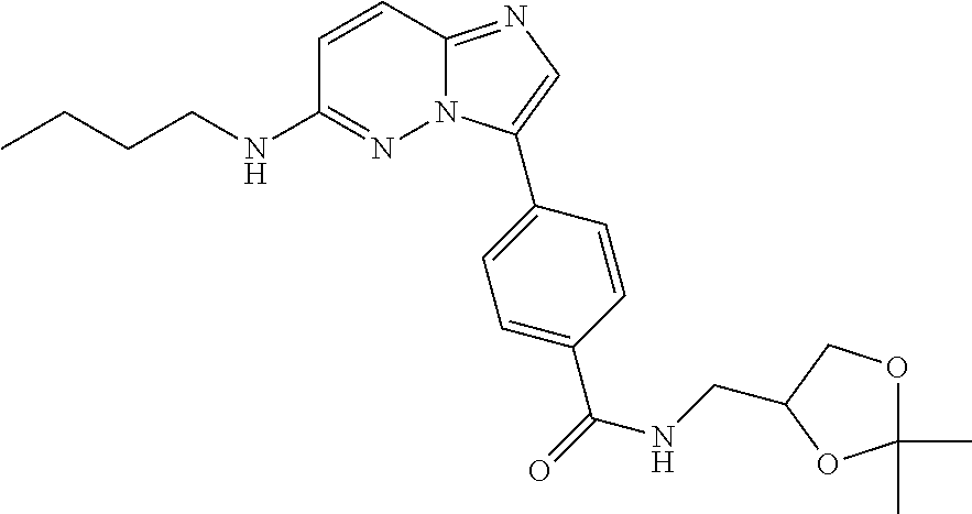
C1=CC2=NC=C(C3=CC=C(C(NCC4COC(C)(C)O4)=O)C=C3)N2N=C1NCCCC
